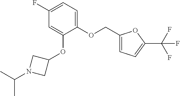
C(OC1=CC=C(F)C=C1OC1CN(C(C)C)C1)C1=CC=C(C(F)(F)F)O1
